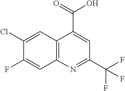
C12=C(N=C(C(F)(F)F)C=C1C(=O)O)C=C(F)C(Cl)=C2
